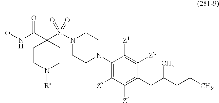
ONC(C1(S(N2CCN(C3=C([Z3])C([Z4])=C(CC(CCC)C)C([Z2])=C3[Z1])CC2)(=O)=O)CCN([Rx])CC1)=O
